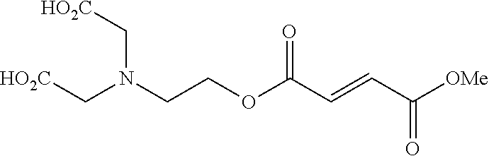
[OMe]C(C=CC(OCCN(C[HO2C])C[HO2C])=O)=O
